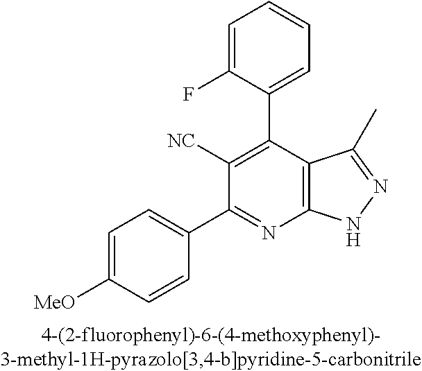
C1=C(F)C(C2=C([NC])C(C3=CC=C([MeO])C=C3)=NC3=C2C(C)=NN3)=CC=C1
